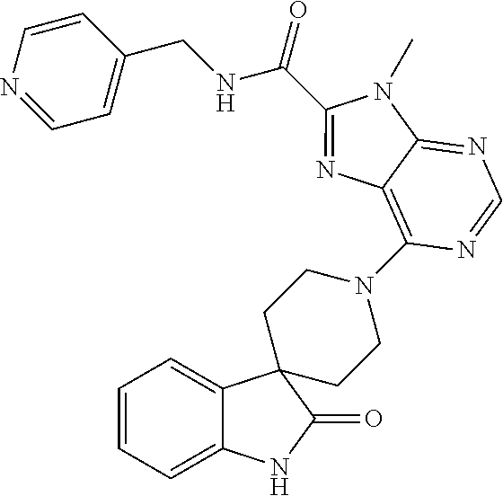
C1=CC=C2C(=C1)C1(C(=O)N2)CCN(C2=C3C(=NC=N2)N(C)C(C(NCC2=CC=NC=C2)=O)=N3)CC1
